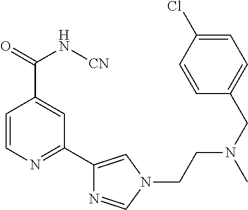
C1=CN=C(C2=CN(CCN(CC3=CC=C(Cl)C=C3)C)C=N2)C=C1C(=O)N[CN]
